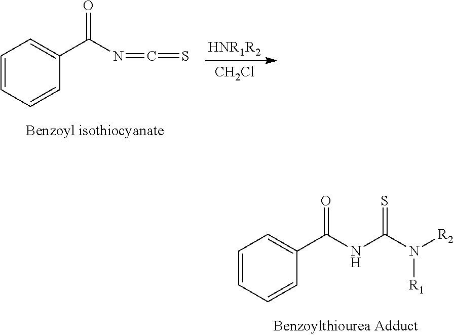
C1=CC=CC(C(N=C=S)=O)=C1.[HNR1R2].[CH2Cl].C1=CC=CC(C(NC(N([R2])[R1])=S)=O)=C1
